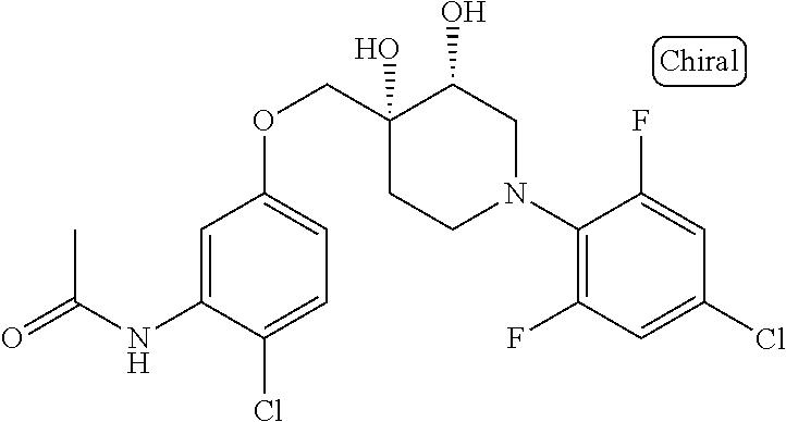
C1(N2CC(O)C(O)(COC3=CC=C(Cl)C(NC(C)=O)=C3)CC2)=C(F)C=C(Cl)C=C1F
